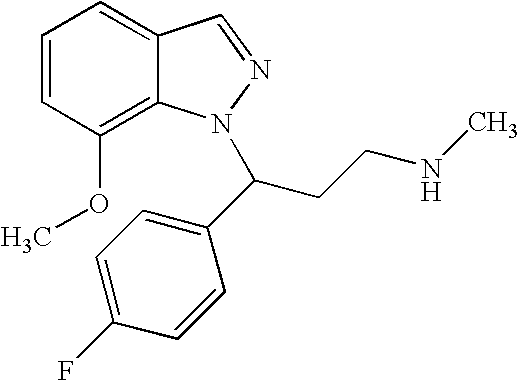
C1=CC(OC)=C2C(=C1)C=NN2C(CCNC)C1=CC=C(F)C=C1
